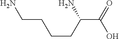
C(CCCC(C(=O)O)N)N
